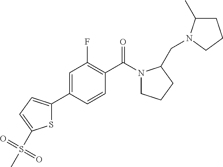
C1=CC(C(N2CCCC2CN2C(C)CCC2)=O)=C(F)C=C1C1=CC=C(S(=O)(C)=O)S1
